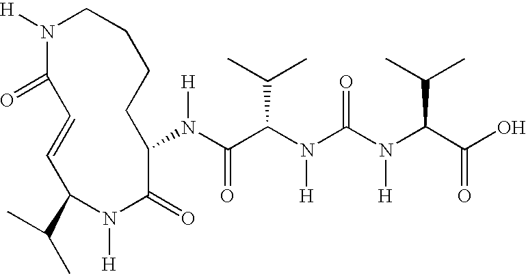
C1(N(C(C(N(C(N(C(C(O)=O)C(C)C)[H])=O)[H])C(C)C)=O)[H])C(=O)N([H])C(C(C)C)C=CC(=O)N([H])CCCC1
